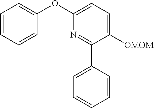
N1=C(C2=CC=CC=C2)C([OMOM])=CC=C1OC1=CC=CC=C1
